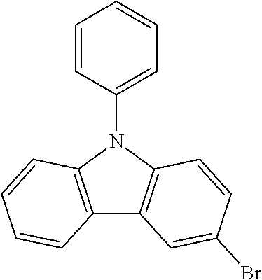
C1=CC(N2C3=C(C4=C2C=CC(Br)=C4)C=CC=C3)=CC=C1
